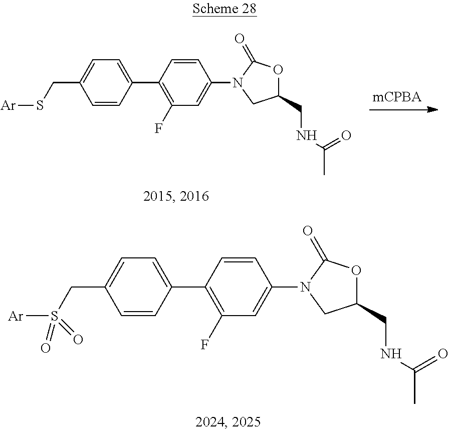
C1(C2=C(F)C=C(N3CC(CNC(C)=O)OC3=O)C=C2)=CC=C(CS([Ar])(=O)=O)C=C1.C1(C2=C(F)C=C(N3CC(CNC(C)=O)OC3=O)C=C2)=CC=C(CS[Ar])C=C1
